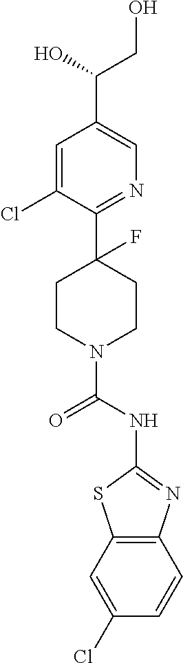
C1=C(Cl)C(C2(F)CCN(C(NC3=NC4=C(S3)C=C(Cl)C=C4)=O)CC2)=NC=C1C(O)CO
